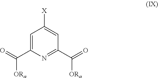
C1=C(C(=O)[ORa])N=C(C(=O)[ORa])C=C1[X]
